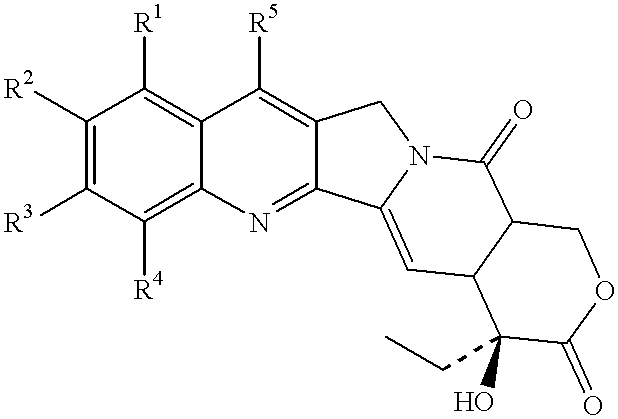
C1([R2])=C([R3])C([R4])=C2C(=C1[R1])C([R5])=C1C(=N2)C2=CC3C(C(=O)N2C1)COC(=O)C3(CC)O
